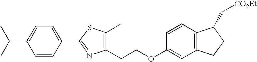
C1(CCOC2=CC3=C(C=C2)C(C[CO2Et])CC3)=C(C)SC(C2=CC=C(C(C)C)C=C2)=N1
